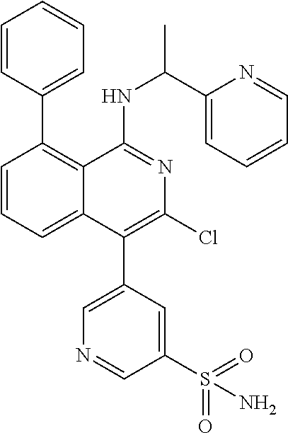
C1=CC(C2=C3C(=CC=C2)C(C2=CN=CC(S(=O)(=O)N)=C2)=C(Cl)N=C3NC(C2=CC=CC=N2)C)=CC=C1
